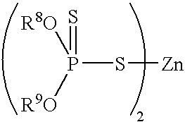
[R8O]P([R9O])(=S)S[Zn]
